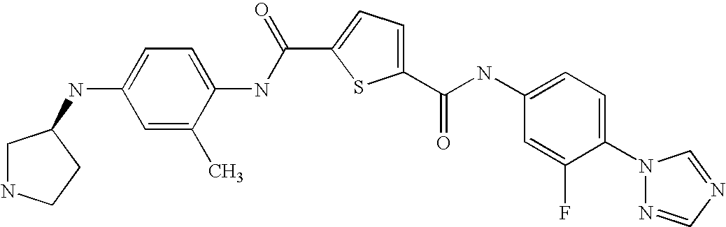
C1(C(NC2=CC=C(N3N=CN=C3)C(F)=C2)=O)=CC=C(C(=O)NC2=CC=C(NC3CNCC3)C=C2C)S1
